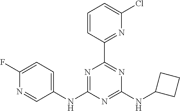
N1=C(NC2=CC=C(F)N=C2)N=C(NC2CCC2)N=C1C1=NC(Cl)=CC=C1
